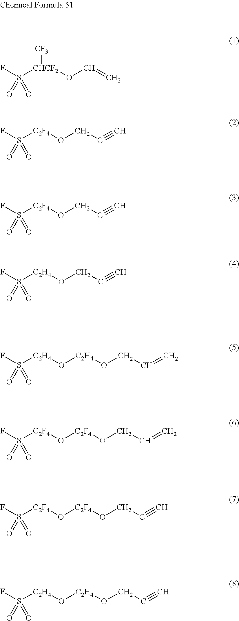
FS([CHCF2](OC=C)[CF3])(=O)=O.FS([C2F4]OCC#C)(=O)=O.FS([C2F4]OCC#C)(=O)=O.FS([C2H4]O[C2H4]OCC=C)(=O)=O.FS([C2F4]O[C2F4]OCC=C)(=O)=O.FS([C2H4]O[C2H4]OCC#C)(=O)=O.FS([C2F4]O[C2F4]OCC#C)(=O)=O.FS([C2H4]OCC#C)(=O)=O
